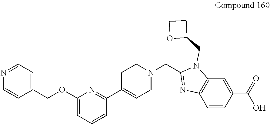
C1=CC(COC2=CC=CC(C3=CCN(CC4=NC5=C(C=C(C(=O)O)C=C5)N4CC4CCO4)CC3)=N2)=CC=N1
